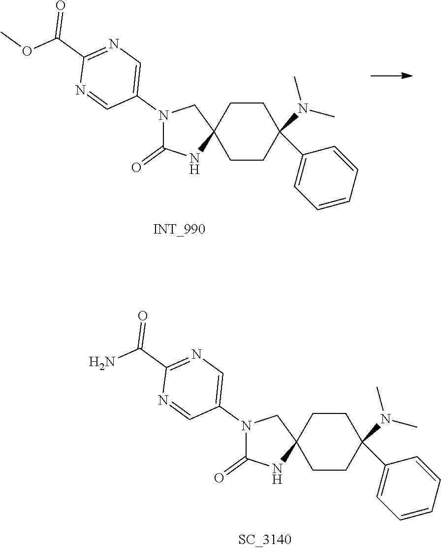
N1(C2=CN=C(C(N)=O)N=C2)C(=O)NC2(C1)CCC(N(C)C)(C1=CC=CC=C1)CC2.N1(C2=CN=C(C(OC)=O)N=C2)C(=O)NC2(C1)CCC(N(C)C)(C1=CC=CC=C1)CC2
